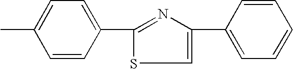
C1(C)=CC=C(C2=NC(C3=CC=CC=C3)=CS2)C=C1
